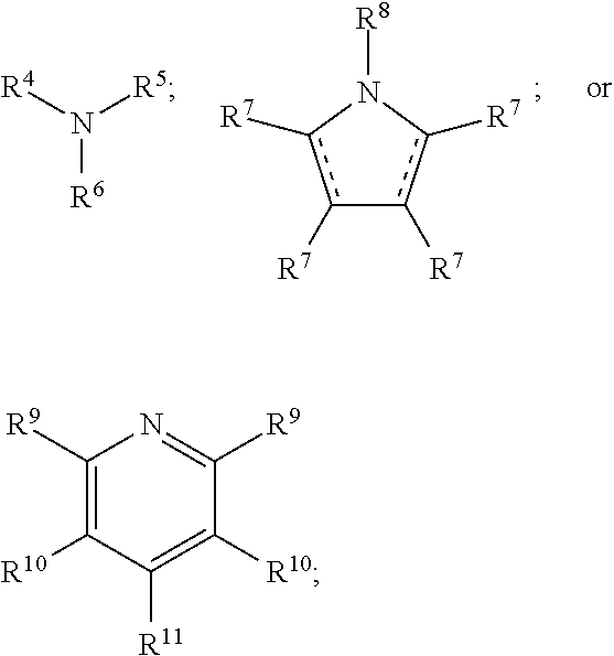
c1([R7])c([R7])N([R8])c([R7])c-1[R7].N([R6])([R4])[R5].C1([R9])=C([R10])C([R11])=C([R10])C([R9])=N1
